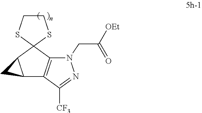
C12C3=C(N(CC([OEt])=O)N=C3[CF3])C3(C1C2)SCCS3
